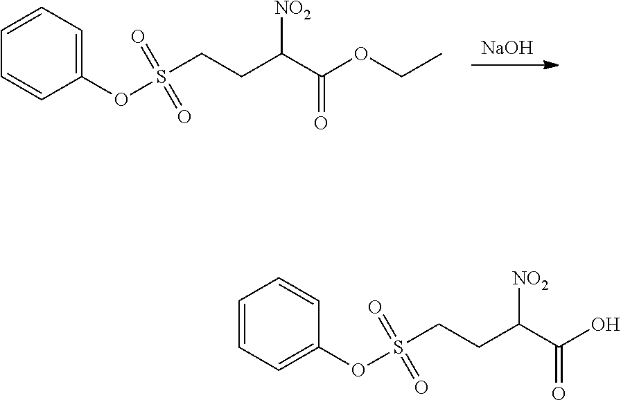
C1=C(OS(CCC(C(O)=O)[NO2])(=O)=O)C=CC=C1.[NaOH].C1=CC(OS(CCC(C(OCC)=O)[NO2])(=O)=O)=CC=C1
